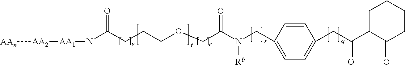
[AAn][AA2][AA1]NC(CCCOCC(N(CC1=CC=C(CC(C2C(=O)CCCC2)=O)C=C1)[Rb])=O)=O
